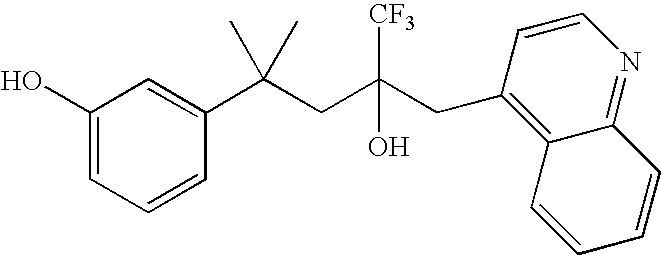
C1=CC(C(CC(CC2=C3C(=NC=C2)C=CC=C3)([CF3])O)(C)C)=CC(O)=C1
